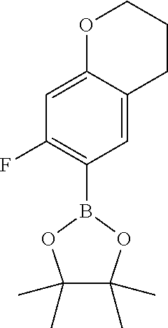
C1=C2C(=CC(F)=C1B1OC(C)(C)C(C)(C)O1)OCCC2
